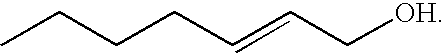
C(CCC=CC[OH])C
